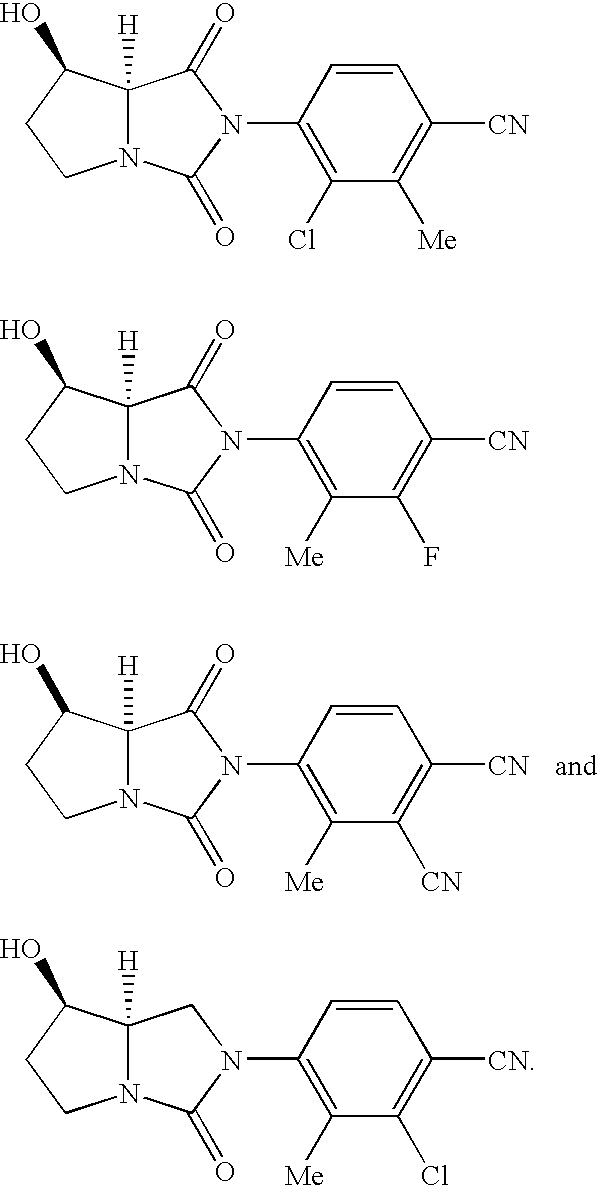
C1([Me])=C(N2C(=O)C3([H])N(C2=O)CCC3O)C=CC([CN])=C1[CN].C1(Cl)=C(N2C(=O)C3([H])N(C2=O)CCC3O)C=CC([CN])=C1[Me].C1([Me])=C(N2C(=O)C3([H])N(C2=O)CCC3O)C=CC([CN])=C1F.C1([Me])=C(N2CC3([H])N(C2=O)CCC3O)C=CC([CN])=C1Cl
